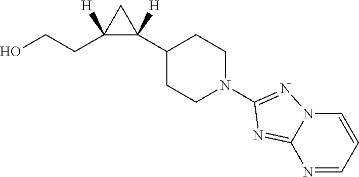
OCCC1([H])C(C2CCN(C3=NN4C=CC=NC4=N3)CC2)([H])C1
